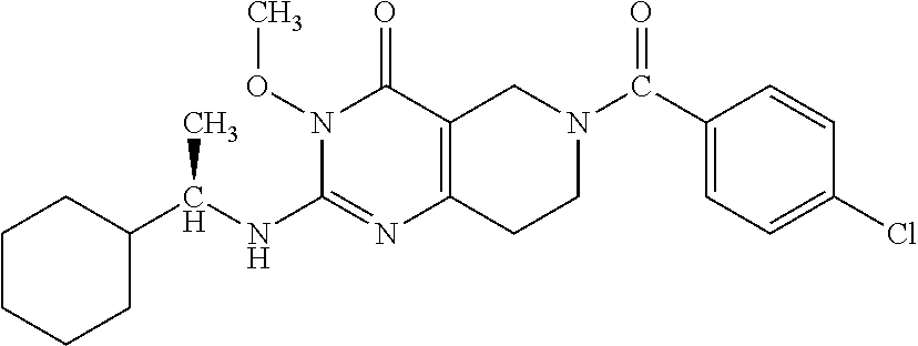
C1CCCC(C(NC2=NC3=C(C(=O)N2OC)CN(C(C2=CC=C(Cl)C=C2)=O)CC3)C)C1
